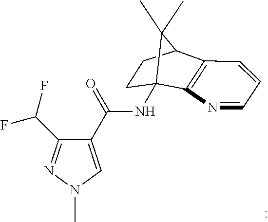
N(C12C3=C(C=CC=N3)C(CC1)C2(C)C)C(=O)C1=CN(C)N=C1C(F)F
